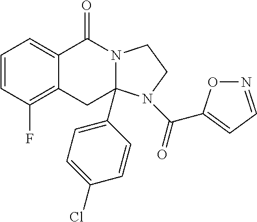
C1=CC(F)=C2C(=C1)C(=O)N1C(C3=CC=C(Cl)C=C3)(C2)N(C(=O)C2=CC=NO2)CC1
